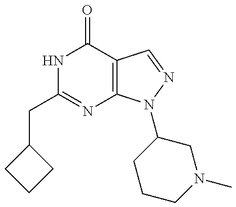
C(C1=NC2=C(C(=O)N1)C=NN2C1CCCN(C)C1)C1CCC1
